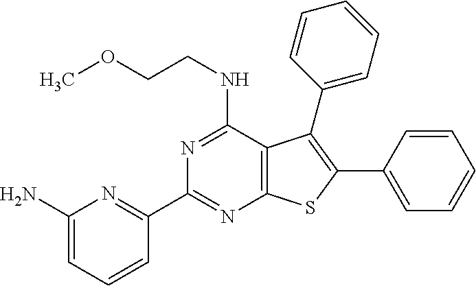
N1=C(NCCOC)C2=C(N=C1C1=NC(N)=CC=C1)SC(C1=CC=CC=C1)=C2C1=CC=CC=C1
